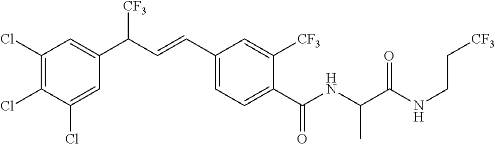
C1(Cl)=C(Cl)C(Cl)=CC(C(C=CC2=CC=C(C(NC(C(NCC[CF3])=O)C)=O)C([CF3])=C2)[CF3])=C1
